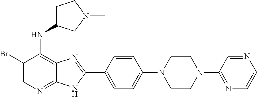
C1(Br)=CN=C2C(=C1NC1CCN(C)C1)N=C(C1=CC=C(N3CCN(C4=NC=CN=C4)CC3)C=C1)N2
